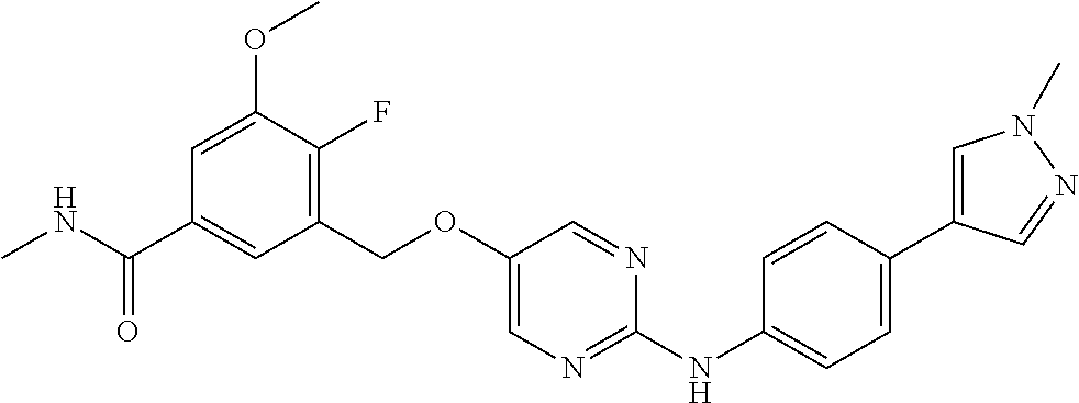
C1(COC2=CN=C(NC3=CC=C(C4=CN(C)N=C4)C=C3)N=C2)=C(F)C(OC)=CC(C(NC)=O)=C1
